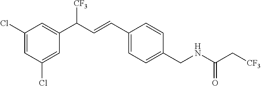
C1(Cl)=CC(Cl)=CC(C(C=CC2=CC=C(CNC(=O)C[CF3])C=C2)[CF3])=C1
